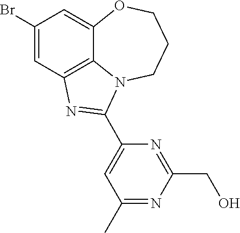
C1(Br)=CC2=C3C(=C1)OCCCN3C(C1=CC(C)=NC(CO)=N1)=N2
